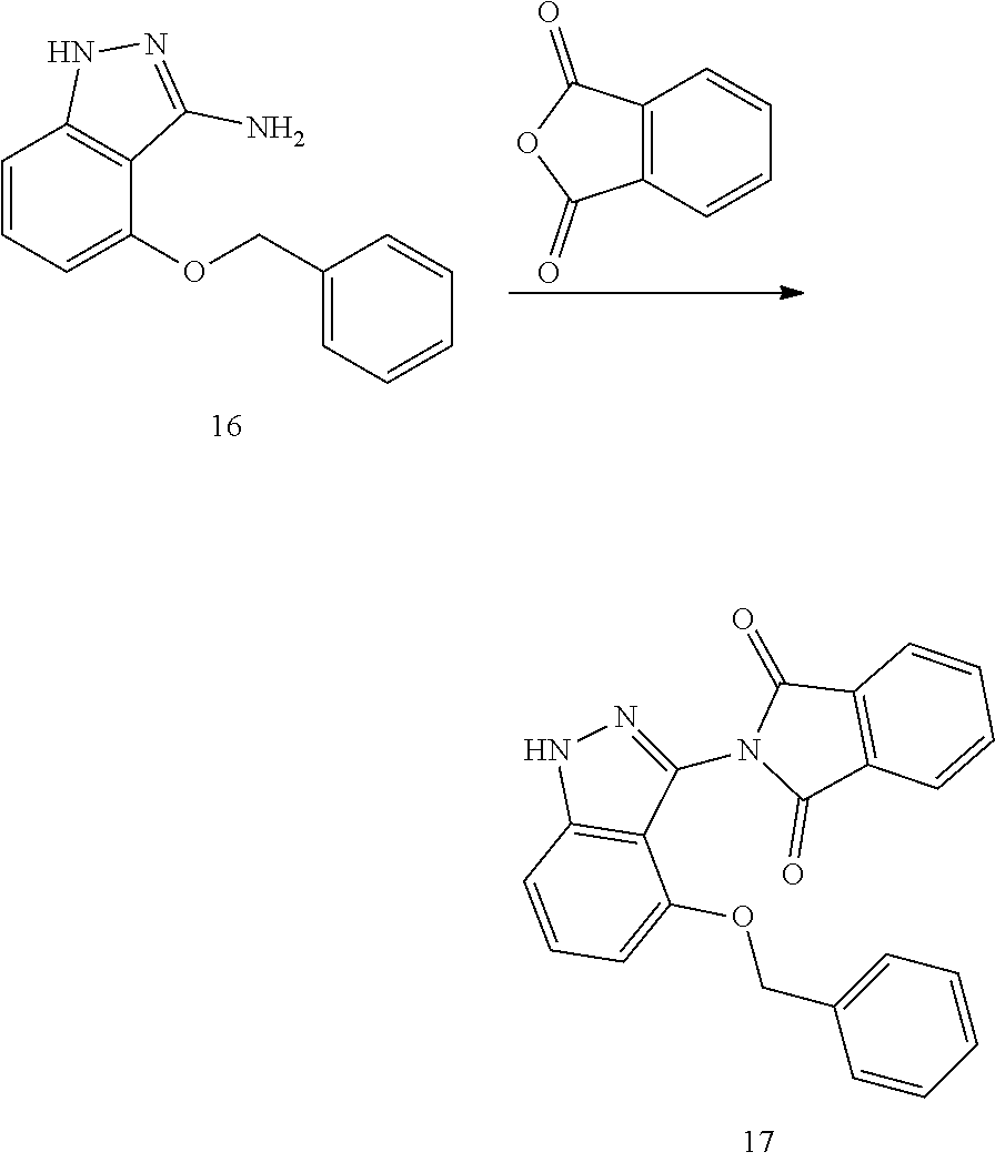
C1(N2C(=O)C3=C(C2=O)C=CC=C3)=NNC2=C1C(OCC1=CC=CC=C1)=CC=C2.C1=CC=C(OCC2=CC=CC=C2)C2=C1NN=C2N.C12=C(C=CC=C1)C(=O)OC2=O
